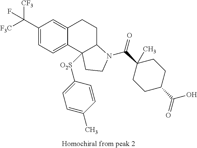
C1(C([F3C])([CF3])F)=CC=C2C(=C1)CCC1C2([O2S]C2=CC=C(C)C=C2)CCN1C(C1(C)CCC(C(=O)O)CC1)=O
